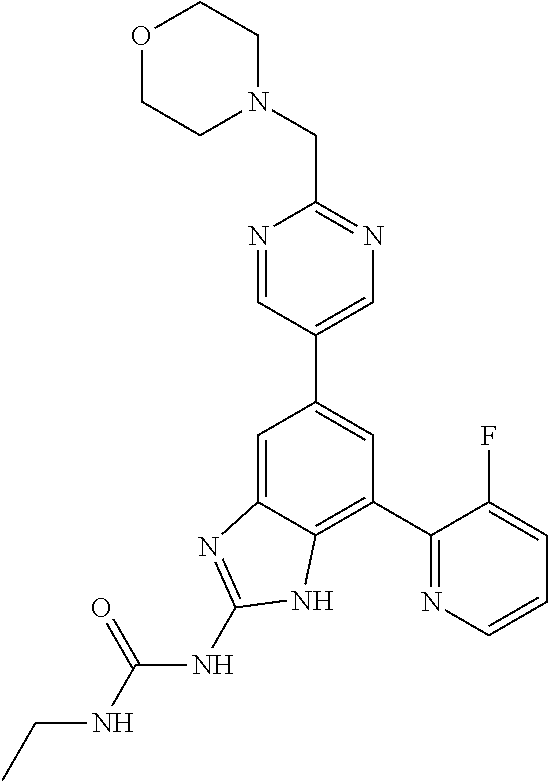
C1=C2C(=C(C3=NC=CC=C3F)C=C1C1=CN=C(CN3CCOCC3)N=C1)NC(NC(=O)NCC)=N2
